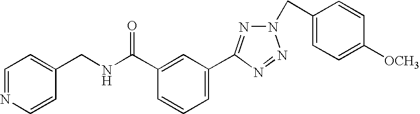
C1(C(NCC2=CC=NC=C2)=O)=CC(C2=NN(CC3=CC=C([OCH3])C=C3)N=N2)=CC=C1
